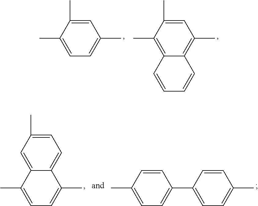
C1=C(C)C(C)=C2C(=C1C)C=CC=C2.C1=C(C)C(C)=CC=C1C.C1=C(C)C=C2C(=C1)C(C)=CC=C2C.C1=CC(C2=CC=C(C)C=C2)=CC=C1C
